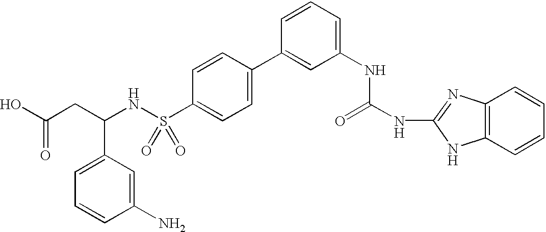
OC(CC(NS(C1=CC=C(C2=CC(NC(NC3=NC4=C(N3)C=CC=C4)=O)=CC=C2)C=C1)(=O)=O)C1=CC=CC(N)=C1)=O
